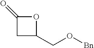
C1C(CO[Bn])OC1=O
